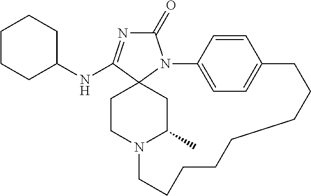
C1(=O)N=C(NC2CCCCC2)C23N1C1=CC=C(C=C1)CCCCCCCCN(CC2)C(C)C3
